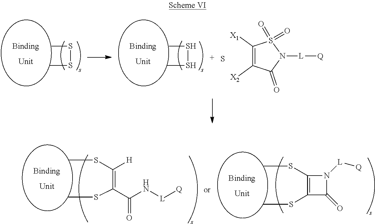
CSC(=C(SC)C(N[L][Q])=O)[H].CSC1=C(SC)C(=O)N1[L][Q].CSSC.CSSC.C1([X1])=C([X2])C(=O)N([L][Q])S1(=O)=O.S
